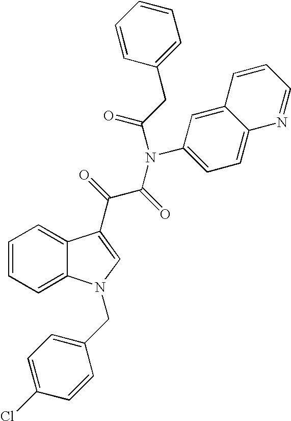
C1=CC=C2C(=C1)C(C(=O)C(=O)N(C(CC1=CC=CC=C1)=O)C1=CC=C3C(=C1)C=CC=N3)=CN2CC1=CC=C(Cl)C=C1
